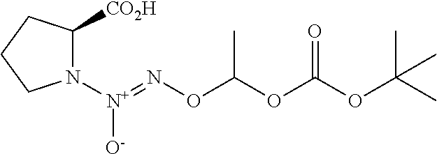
N1([N+](=NOC(OC(OC(C)(C)C)=O)C)[O-])C([CO2H])CCC1
